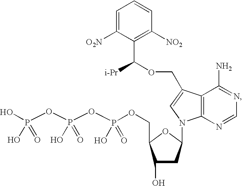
C1=C([O2N])C(C(OCC2=CN(C3CC(O)C(COP(OP(OP(O)(O)=O)(O)=O)(O)=O)O3)C3=C2C(N)=NC=N3)[i-Pr])=C([NO2])C=C1
